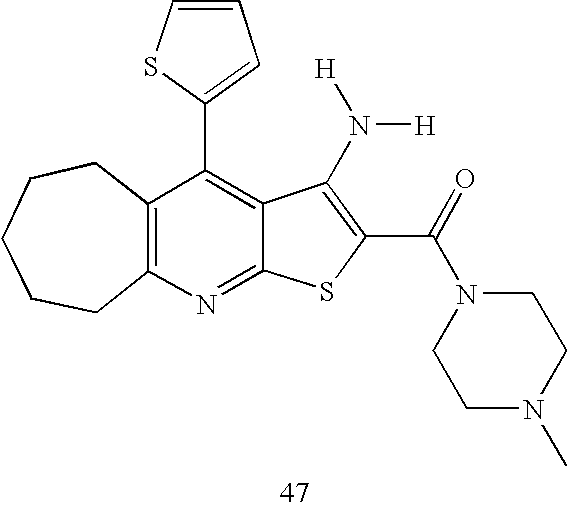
N1=C2C(=C(C3=CC=CS3)C3=C1CCCCC3)C(N([H])[H])=C(C(N1CCN(C)CC1)=O)S2
